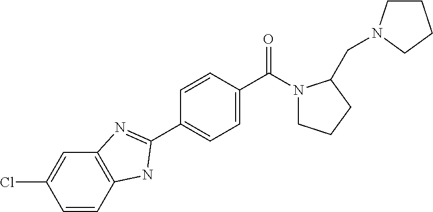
C1(C2=NC3=C(C=CC(Cl)=C3)N2)=CC=C(C(N2CCCC2CN2CCCC2)=O)C=C1
